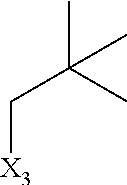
C(C(C)(C)C)[X3]
